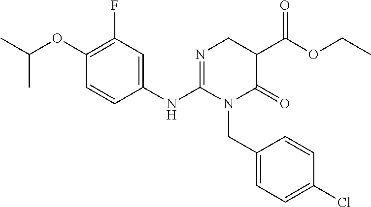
C1(NC2=NCC(C(OCC)=O)C(=O)N2CC2=CC=C(Cl)C=C2)=CC(F)=C(OC(C)C)C=C1
